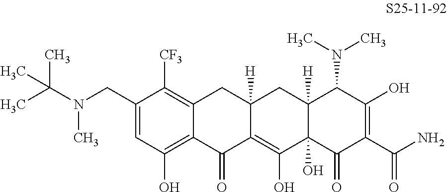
C(C)(N(C)CC1=CC(O)=C2C(=C1[CF3])CC1([H])C(=C(O)C3(O)C([H])(C1)C(N(C)C)C(O)=C(C(N)=O)C3=O)C2=O)(C)C
